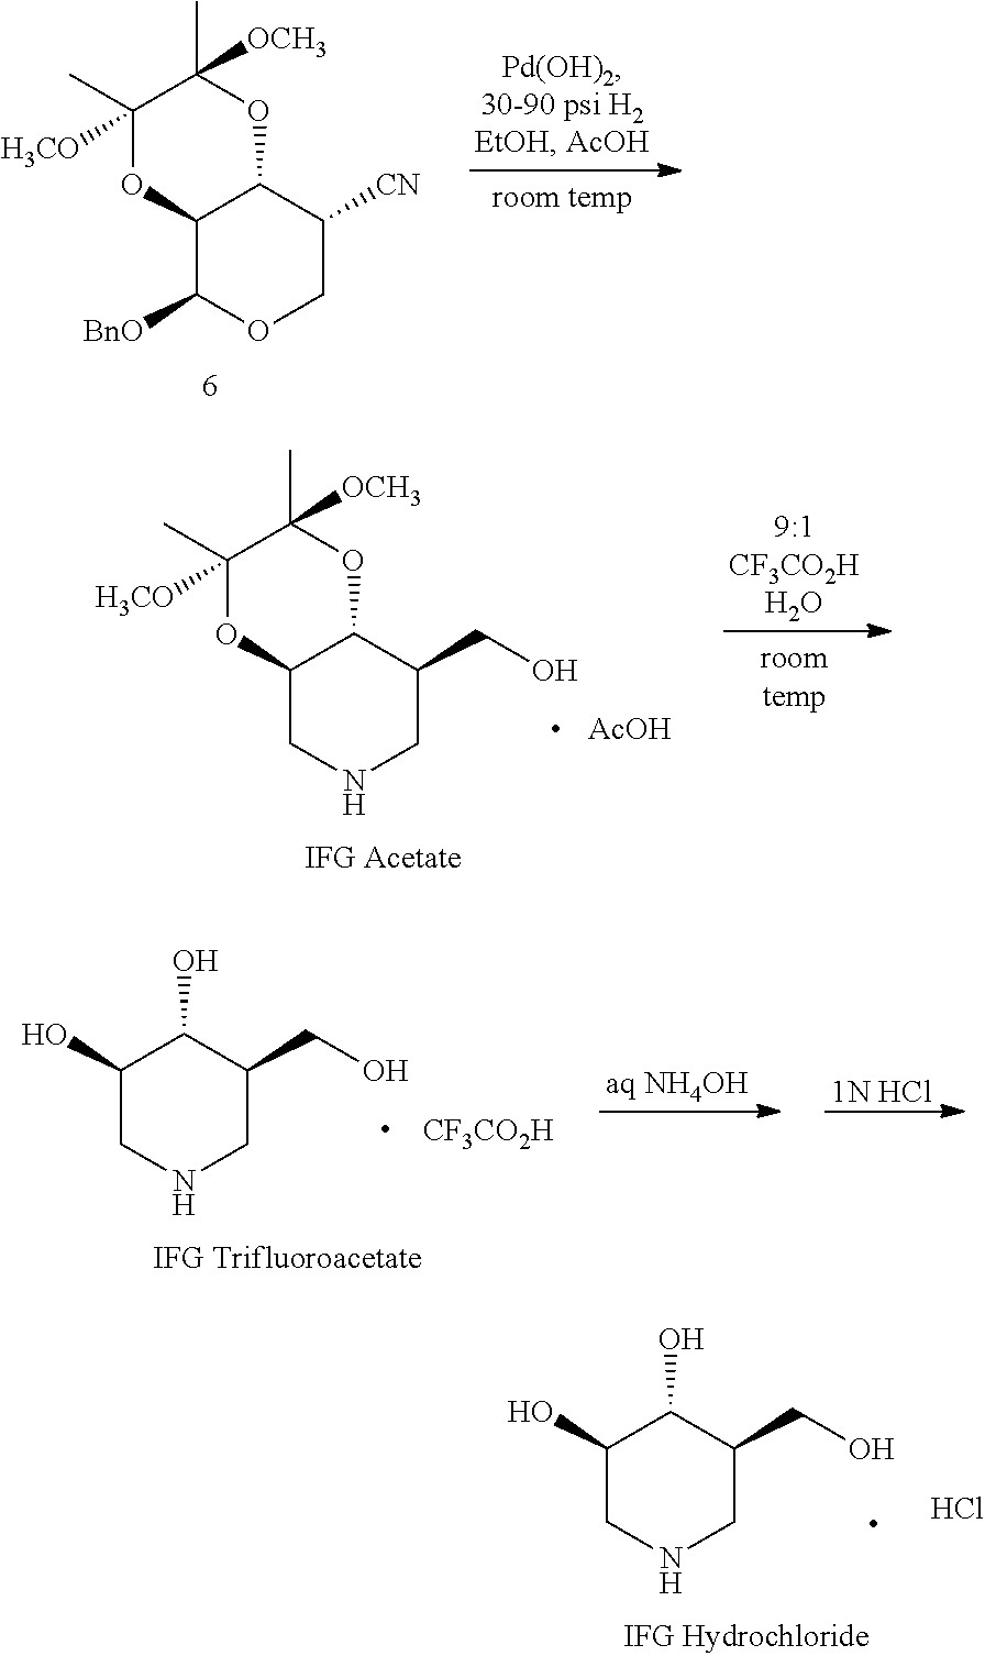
C12C([BnO])OCC([CN])C1OC(C)([OCH3])C(C)([H3CO])O2.C12CNCC(CO)C1OC(C)([OCH3])C(C)([H3CO])O2.[AcOH].[1N HCl].C1(O)CNCC(CO)C1O.[CF3CO2H].C1(O)CNCC(CO)C1O.Cl
